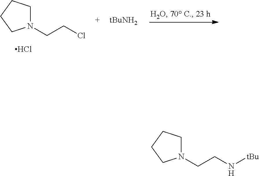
N1(CCCl)CCCC1.Cl.[tBuNH2].N1(CCN[tBu])CCCC1
